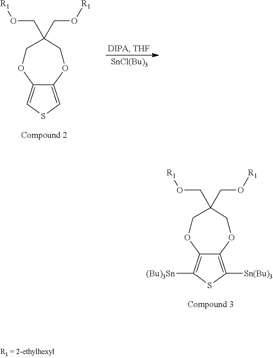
C12=C([Sn(Bu)3])SC([(Bu)3Sn])=C1OCC(CO[R1])(CO[R1])CO2.C12=CSC=C1OCC(CO[R1])(CO[R1])CO2.[SnCl(Bu)3]
